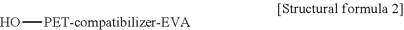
O[PET-compatibilizer-EVA]
